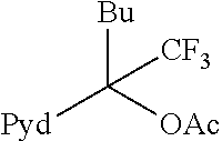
[Bu]C([OAc])([Pyd])[CF3]
